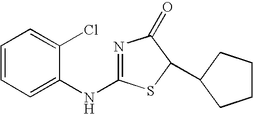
N1=C(NC2=CC=CC=C2Cl)SC(C2CCCC2)C1=O
